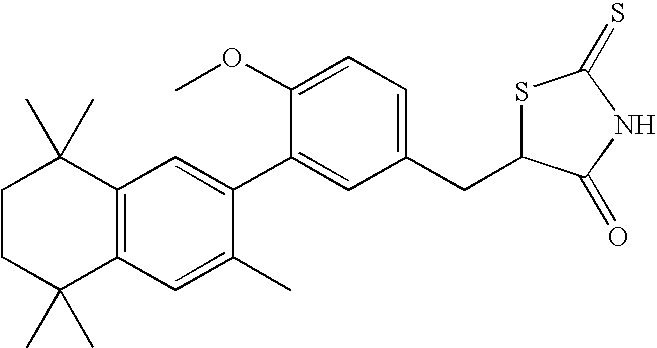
C1CC(C)(C)C2=C(C1(C)C)C=C(C1=CC(CC3SC(=S)NC3=O)=CC=C1OC)C(C)=C2
